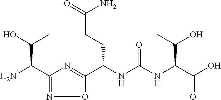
C1(C(N)C(O)C)=NOC(C(NC(NC(C(O)=O)C(C)O)=O)CCC(=O)N)=N1
